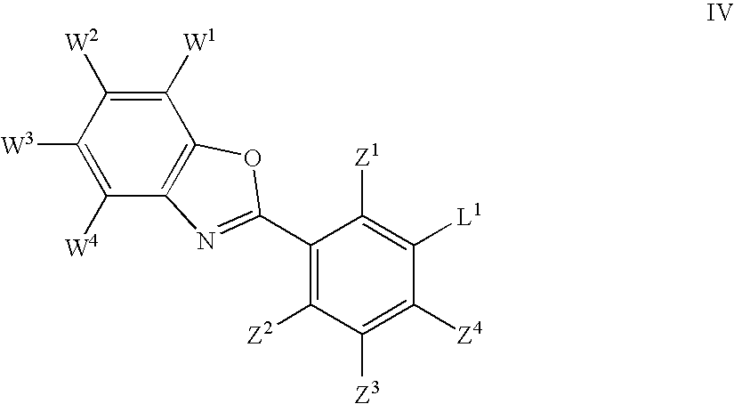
C1([W1])=C([W2])C([W3])=C([W4])C2=C1OC(C1=C([Z2])C([Z3])=C([Z4])C([L1])=C1[Z1])=N2
